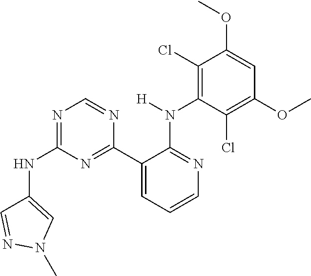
C1(NC2=NC=NC(C3=CC=CN=C3N([H])C3=C(Cl)C(OC)=CC(OC)=C3Cl)=N2)=CN(C)N=C1
